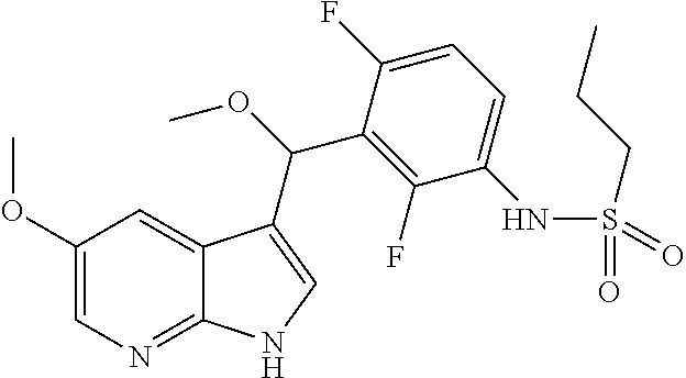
C1(OC)=CN=C2C(=C1)C(C(OC)C1=C(F)C(NS(CCC)(=O)=O)=CC=C1F)=CN2
